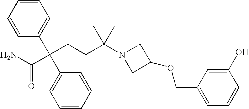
C1=CC=CC(C(C2=CC=CC=C2)(C(N)=O)CCC(N2CC(OCC3=CC=CC(O)=C3)C2)(C)C)=C1
